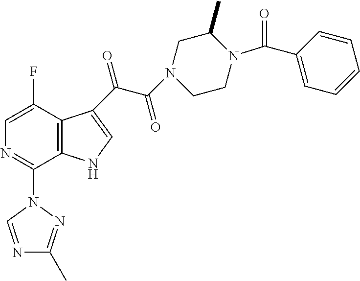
C1(F)=CN=C(N2C=NC(C)=N2)C2=C1C(C(C(N1CCN(C(C3=CC=CC=C3)=O)C(C)C1)=O)=O)=CN2
